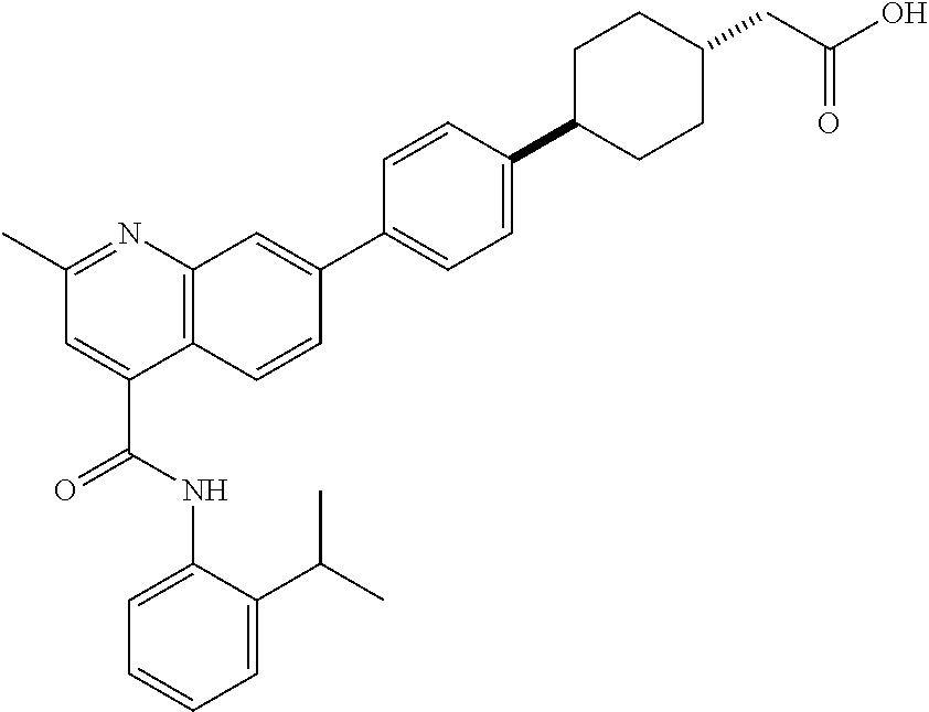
C1=C(C(C)C)C(NC(C2=CC(C)=NC3=C2C=CC(C2=CC=C(C4CCC(CC(=O)O)CC4)C=C2)=C3)=O)=CC=C1
